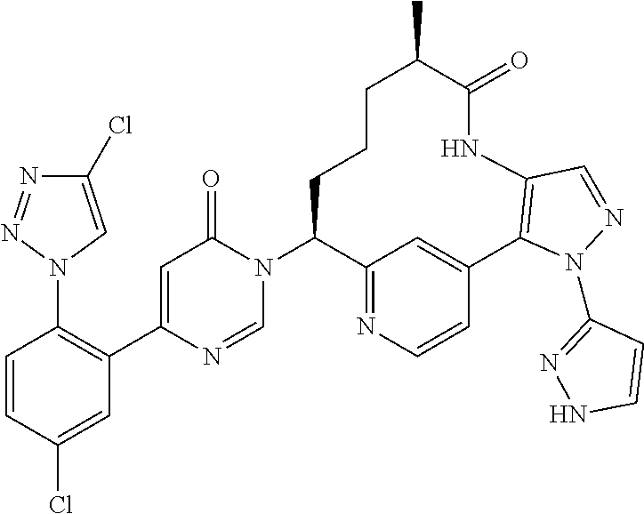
C1=CC(Cl)=CC(C2=CC(=O)N(C3C4=NC=CC(=C4)C4=C(NC(=O)C(C)CCC3)C=NN4C3=NNC=C3)C=N2)=C1N1C=C(Cl)N=N1
